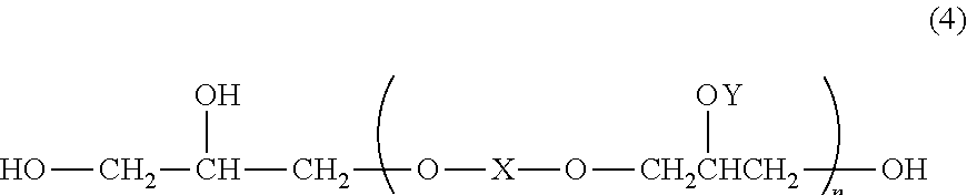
OCC(CO[X]O[CH2CHCH2]([OY])O)O
